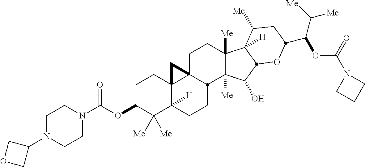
C1C23C4(C([H])(CCC2C2([Me])C([Me])(C1)C1([H])C([Me])CC(C(OC(N5CCC5)=O)C([Me])[Me])OC1C2O)C([Me])([Me])C(OC(=O)N1CCN(C2COC2)CC1)CC4)C3
